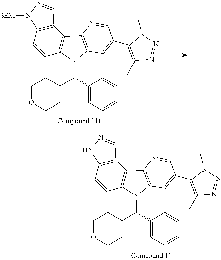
C12=C(C=CC3=C1C1=C(N3C(C3CCOCC3)C3=CC=CC=C3)C=C(C3=C(C)N=NN3C)C=N1)NN=C2.C12=C(C=CC3=C1C1=C(N3C(C3CCOCC3)C3=CC=CC=C3)C=C(C3=C(C)N=NN3C)C=N1)N([SEM])N=C2
